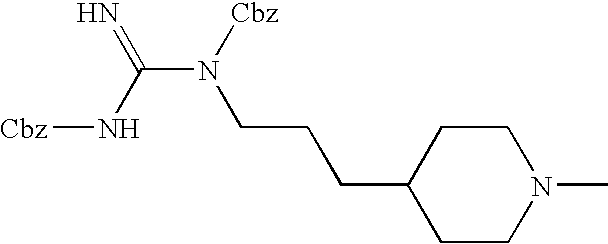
C1CN(C)CCC1CCCN(C(N[Cbz])=N)[Cbz]
